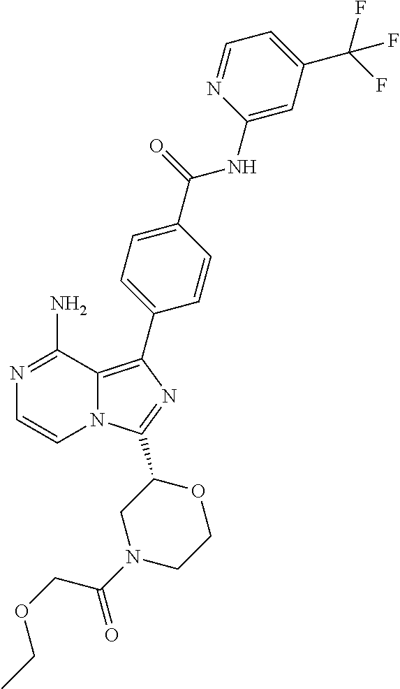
N1=C(N)C2=C(C3=CC=C(C(=O)NC4=CC(C(F)(F)F)=CC=N4)C=C3)N=C(C3CN(C(COCC)=O)CCO3)N2C=C1
